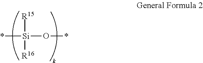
*[Si](O*)([R15])[R16]
